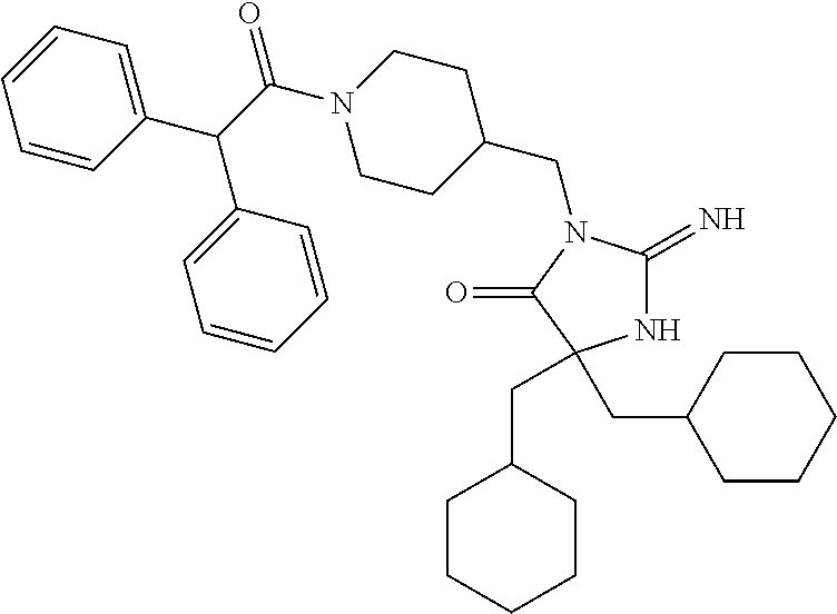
N1C(=N)N(CC2CCN(C(C(C3=CC=CC=C3)C3=CC=CC=C3)=O)CC2)C(=O)C1(CC1CCCCC1)CC1CCCCC1
